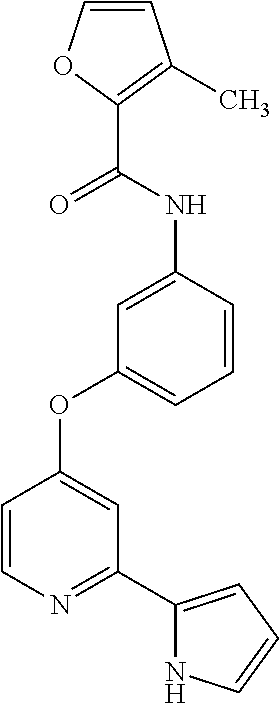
C1=CC(NC(C2=C(C)C=CO2)=O)=CC(OC2=CC(C3=CC=CN3)=NC=C2)=C1
